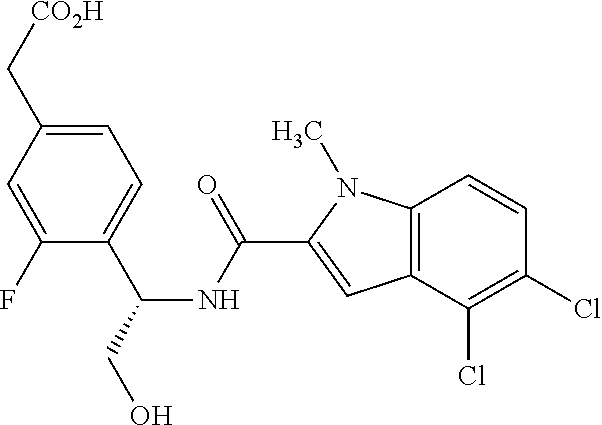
C1=C(C[CO2H])C=C(F)C(C(CO)NC(C2=CC3=C(N2C)C=CC(Cl)=C3Cl)=O)=C1
